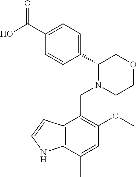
C1(C(O)=O)=CC=C(C2N(CC3=C(OC)C=C(C)C4=C3C=CN4)CCOC2)C=C1
